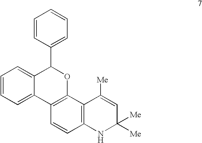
C12=C(C=CC3=C1C([Me])=CC([Me])([Me])N3)C1=CC=CC=C1C(C1=CC=CC=C1)O2
